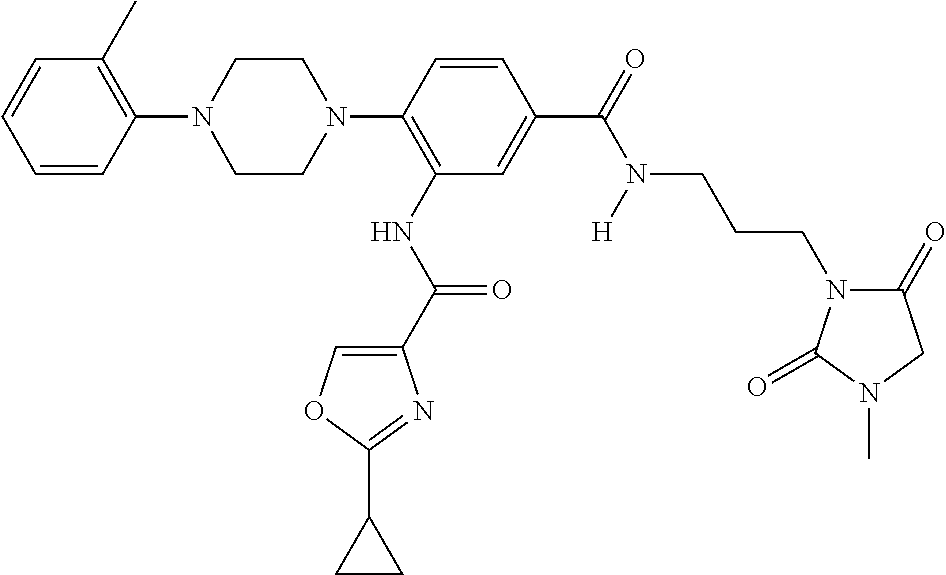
C1(N2CCN(C3=C(NC(=O)C4=COC(C5CC5)=N4)C=C(C(=O)N([H])CCCN4C(=O)CN(C)C4=O)C=C3)CC2)=C(C)C=CC=C1
